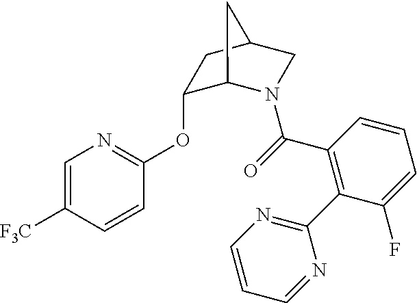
C1(OC2=NC=C([F3C])C=C2)C2N(C(=O)C3=C(C4=NC=CC=N4)C(F)=CC=C3)CC(C1)C2
